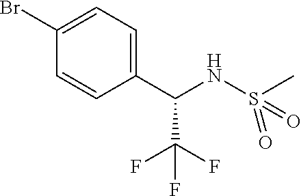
C1(C(NS(C)(=O)=O)C(F)(F)F)=CC=C(Br)C=C1
